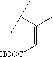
C(=C[HOOC])(C(C)C)C
